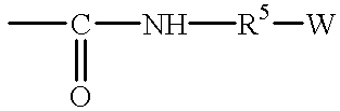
CC(N[R5][W])=O
